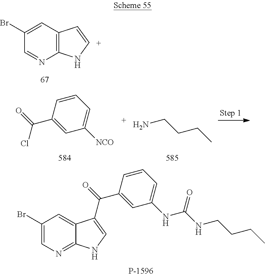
C12=C(C=C(Br)C=N1)C=CN2.C1([NCO])=CC=CC(C(=O)Cl)=C1.C(N)CCC.C1(Br)=CN=C2C(=C1)C(C(=O)C1=CC(NC(NCCCC)=O)=CC=C1)=CN2
